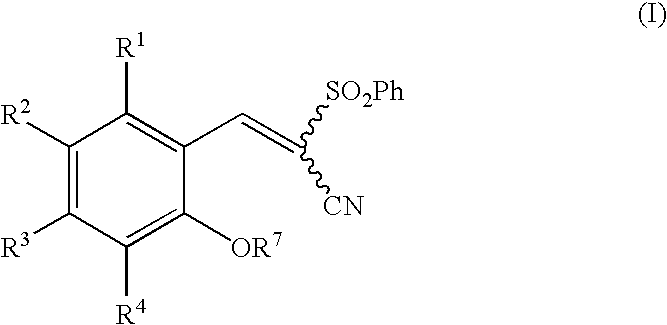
C1([R2])=C([R3])C([R4])=C([OR7])C(C=C([CN])[SO2Ph])=C1[R1]
